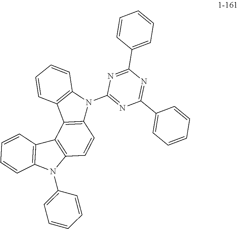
C1=CC2=C(C=C1)N(C1=NC(C3=CC=CC=C3)=NC(C3=CC=CC=C3)=N1)C1=C2C2=C(C=C1)N(C1=CC=CC=C1)C1=C2C=CC=C1
